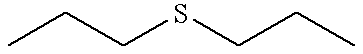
CCCSCCC
